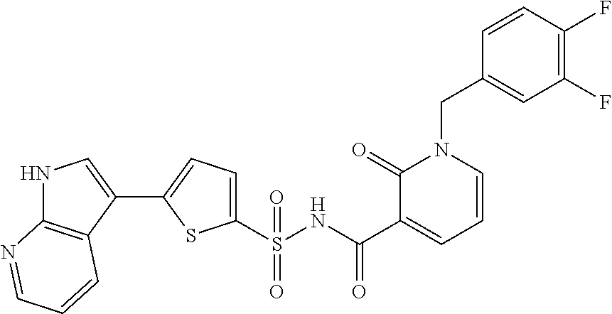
N1C2=C(C(C3=CC=C(S(NC(C4=CC=CN(CC5=CC(F)=C(F)C=C5)C4=O)=O)(=O)=O)S3)=C1)C=CC=N2
